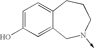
C1=C(O)C=C2C(=C1)CCCN(->C)C2
